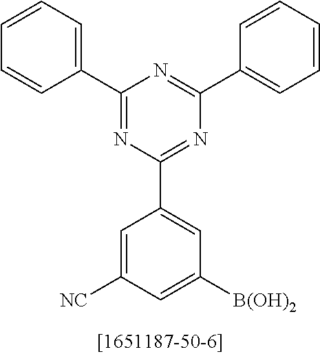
C1(C2=CC=CC=C2)=NC(C2=CC([B(OH)2])=CC([NC])=C2)=NC(C2=CC=CC=C2)=N1
